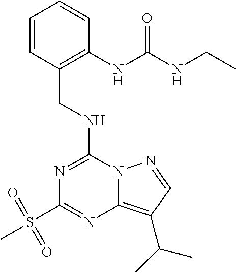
C1=CC(CNC2=NC(S(C)(=O)=O)=NC3=C(C(C)C)C=NN23)=C(NC(NCC)=O)C=C1
